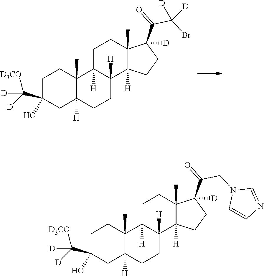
C1C(C([D3CO])([D])[D])(O)CC2([H])C(C)(C1)C1([H])C([H])(CC2)C2([H])C(C)(CC1)C(C(=O)C(Br)([D])[D])([D])CC2.C1C(C([D3CO])([D])[D])(O)CC2([H])C(C)(C1)C1([H])C([H])(CC2)C2([H])C(C)(CC1)C(C(=O)CN1C=CN=C1)([D])CC2
